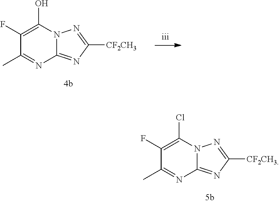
N12C(=NC([CF2CH3])=N1)N=C(C)C(F)=C2O.N12C(=NC([CF2CH3])=N1)N=C(C)C(F)=C2Cl
